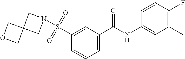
C1=C(C(NC2=CC(C)=C(F)C=C2)=O)C=C(S(=O)(=O)N2CC3(C2)COC3)C=C1
